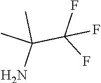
NC(C)(C)C(F)(F)F
